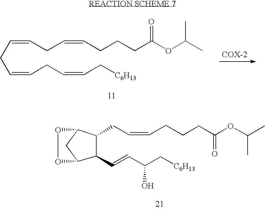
C(=CCC=CCCCC(OC(C)C)=O)CC=CCC=CC[C6H13].C(C=CCCCC(OC(C)C)=O)C1C2CC(C1C=CC(C[C6H13])O)OO2
